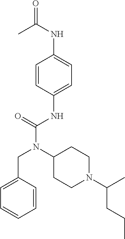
C1=CC(NC(N(C2CCN(C(C)CCC)CC2)CC2=CC=CC=C2)=O)=CC=C1NC(=O)C
